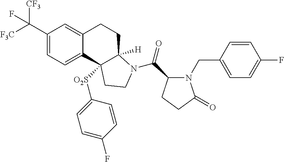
[F3C]C(C1=CC=C2C(=C1)CCC1([H])C2([O2S]C2=CC=C(F)C=C2)CCN1C(C1N(CC2=CC=C(F)C=C2)C(=O)CC1)=O)([CF3])F
